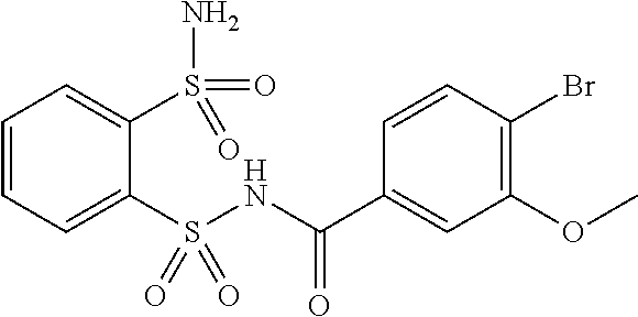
C1=CC=C(S(NC(C2=CC(OC)=C(Br)C=C2)=O)(=O)=O)C(S(N)(=O)=O)=C1
